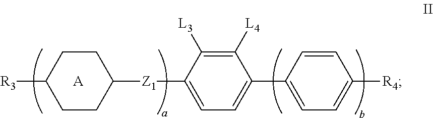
[R3]C1CCC([Z1]C2=CC=C(C3=CC=C([R4])C=C3)C([L4])=C2[L3])CC1.[A]
